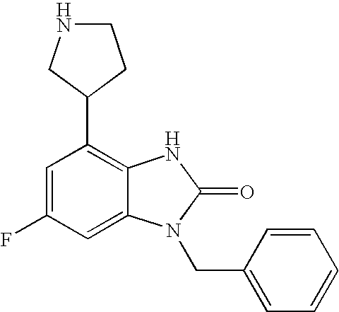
C1=C(F)C=C2C(=C1C1CCNC1)NC(=O)N2CC1=CC=CC=C1
